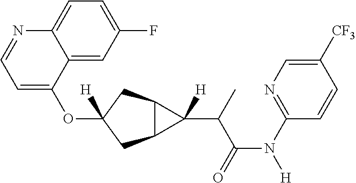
O(C1([H])CC2C(C1)C2(C(C(N([H])C1=NC=C([CF3])C=C1)=O)C)[H])C1=CC=NC2=CC=C(F)C=C12
